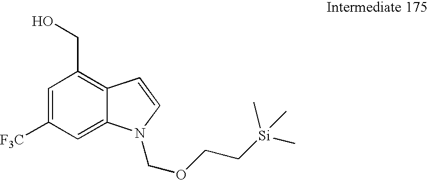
C1=C([F3C])C=C2C(=C1CO)C=CN2COCC[Si](C)(C)C
